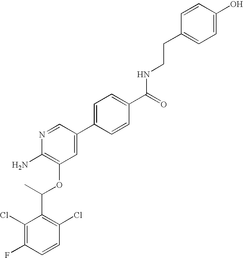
C1(Cl)=C(F)C=CC(Cl)=C1C(C)OC1=C(N)N=CC(C2=CC=C(C(=O)NCCC3=CC=C(O)C=C3)C=C2)=C1
